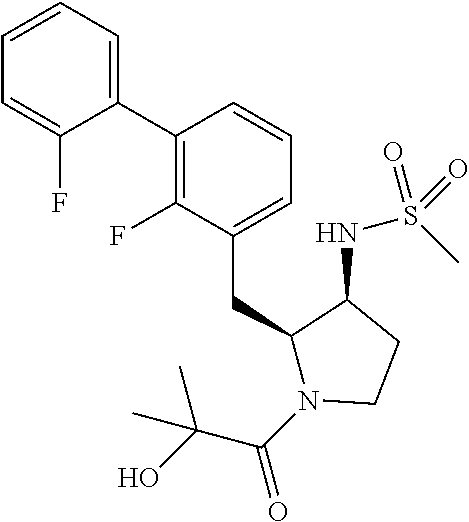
C1(C2=C(F)C(CC3N(C(C(O)(C)C)=O)CCC3NS(C)(=O)=O)=CC=C2)=CC=CC=C1F
